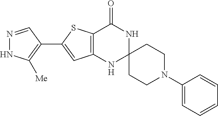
N1=CC(C2=CC3=C(S2)C(=O)NC2(N3)CCN(C3=CC=CC=C3)CC2)=C([Me])N1
